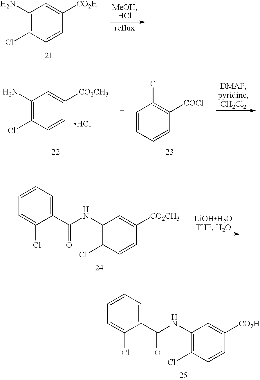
C1(N)=C(Cl)C=CC([CO2H])=C1.C1(N)=C(Cl)C=CC([CO2CH3])=C1.Cl.C1=CC=CC([COCl])=C1Cl.C1=CC=C(C(NC2=C(Cl)C=CC([CO2CH3])=C2)=O)C(Cl)=C1.C1=CC=C(C(NC2=C(Cl)C=CC([CO2H])=C2)=O)C(Cl)=C1
